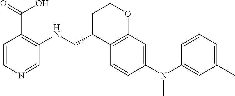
C1=CN=CC(NCC2C3=C(OCC2)C=C(N(C2=CC(C)=CC=C2)C)C=C3)=C1C(=O)O
